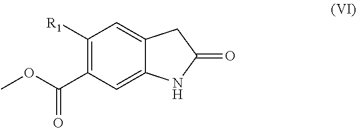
C12=CC([R1])=C(C(OC)=O)C=C1NC(=O)C2
